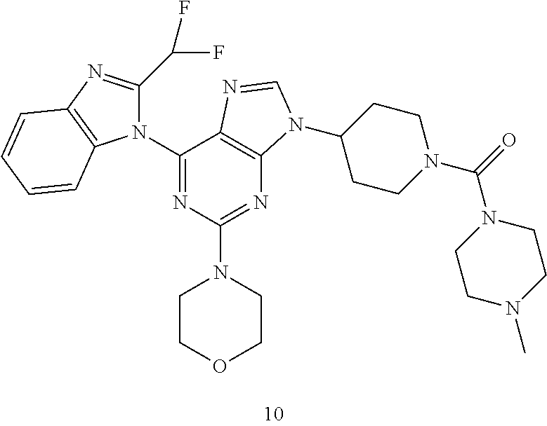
C1(N2C(C(F)F)=NC3=C2C=CC=C3)=NC(N2CCOCC2)=NC2=C1N=CN2C1CCN(C(=O)N2CCN(C)CC2)CC1
